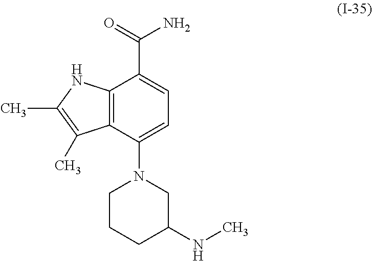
C12=C(C(N3CCCC(NC)C3)=CC=C1C(=O)N)C(C)=C(C)N2
